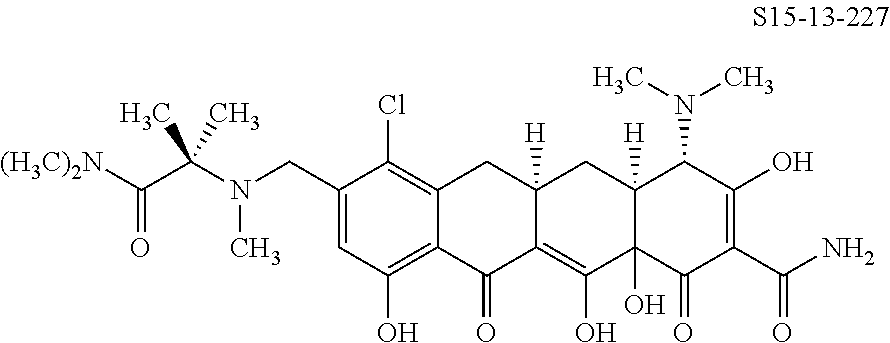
[(H3C)2N]C(C(N(CC1=CC(O)=C2C(=C1Cl)CC1([H])C(=C(O)C3(O)C([H])(C1)C(N(C)C)C(O)=C(C(N)=O)C3=O)C2=O)C)(C)C)=O
